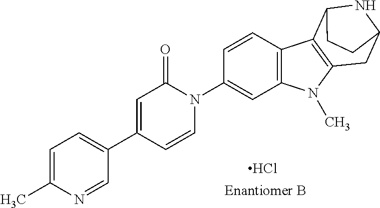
Cl.C1(C2=CC(=O)N(C3=CC4=C(C=C3)C3=C(N4C)CC4NC3CC4)C=C2)=CC=C(C)N=C1
